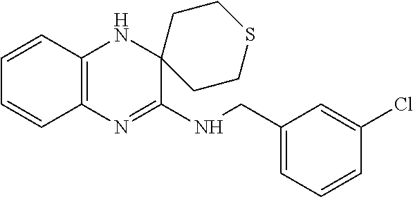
C1=CC2=C(C=C1)N=C(NCC1=CC=CC(Cl)=C1)C1(N2)CCSCC1
